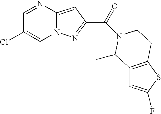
C1=NC2=CC(C(N3CCC4=C(C=C(F)S4)C3C)=O)=NN2C=C1Cl
